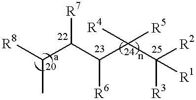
C(C)(C(C([R6])C(C([R3])([R2])[R1])([R5])[R4])[R7])[R8]
